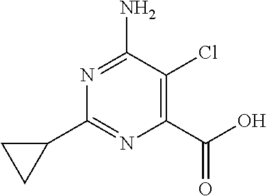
C1(N)=NC(C2CC2)=NC(C(O)=O)=C1Cl
